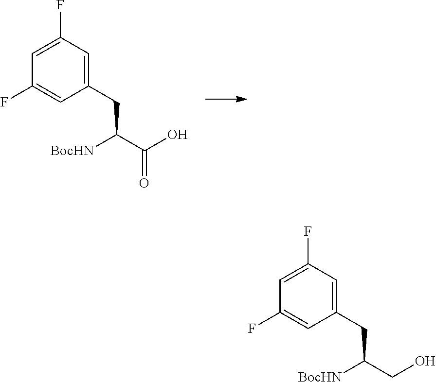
C1=C(F)C=C(CC([BocHN])C(O)=O)C=C1F.C1=C(F)C=C(CC([BocHN])CO)C=C1F
